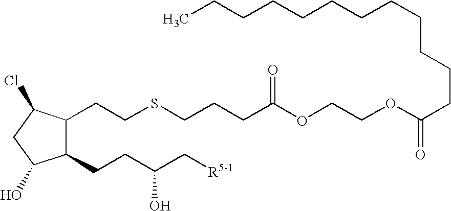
C1(CCSCCCC(OCCOC(CCCCCCCCCCCC)=O)=O)C(CCC(C[R5-1])O)C(O)CC1Cl
